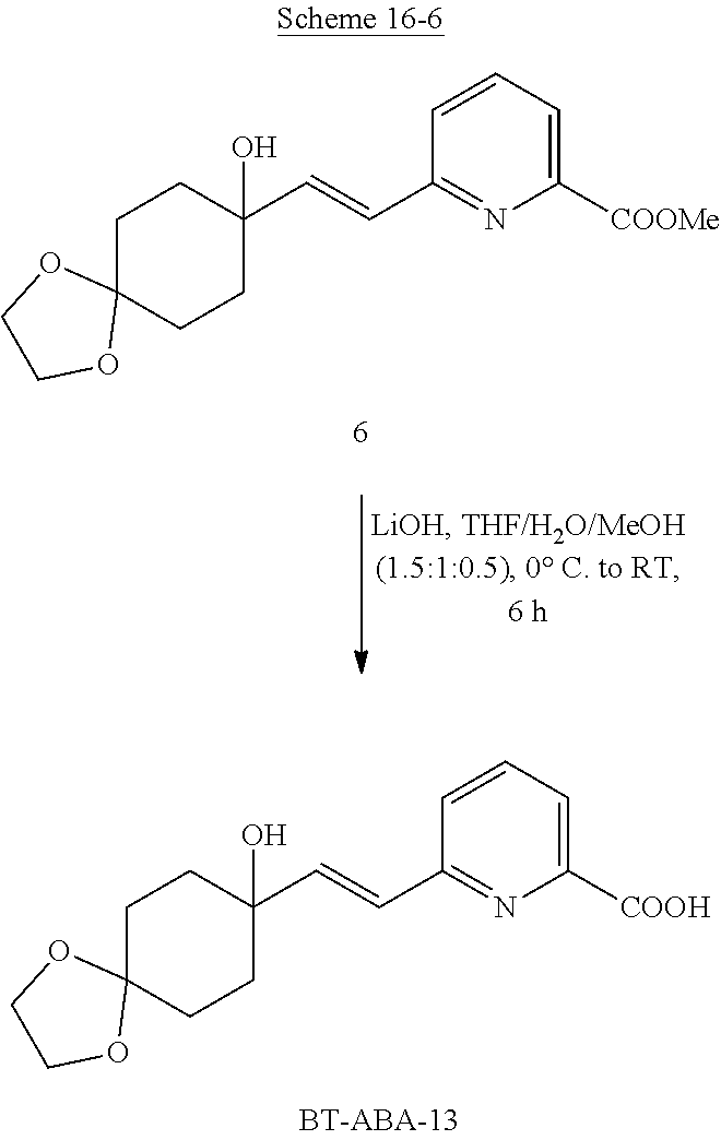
C1C2(CCC(C=CC3=NC([COOH])=CC=C3)(O)C1)OCCO2.C1C2(CCC(C=CC3=NC([COOMe])=CC=C3)(O)C1)OCCO2
